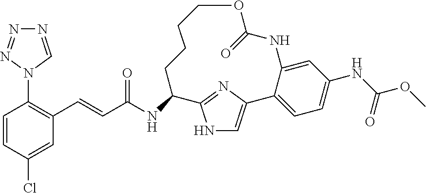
C1=CC(Cl)=CC(C=CC(NC2C3=NC(=CN3)C3=CC=C(NC(OC)=O)C=C3NC(=O)OCCCC2)=O)=C1N1C=NN=N1
